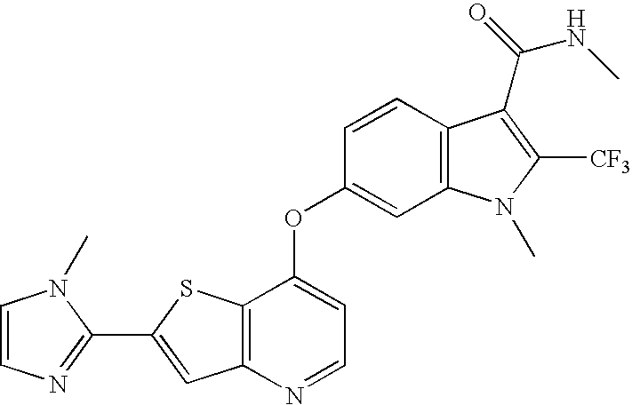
C1=CC2=C(C=C1OC1=CC=NC3=C1SC(C1=NC=CN1C)=C3)N(C)C([CF3])=C2C(NC)=O
